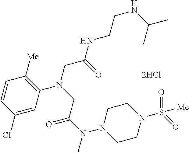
[2HCl].C1=C(Cl)C=CC([Me])=C1N(CC(NCCNC(C)C)=O)CC(N(C)N1CCN(S(=O)([Me])=O)CC1)=O
